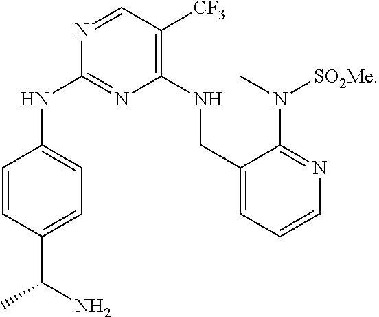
C1=NC(NC2=CC=C(C(C)N)C=C2)=NC(NCC2=CC=CN=C2N(C)[SO2Me])=C1[CF3]
